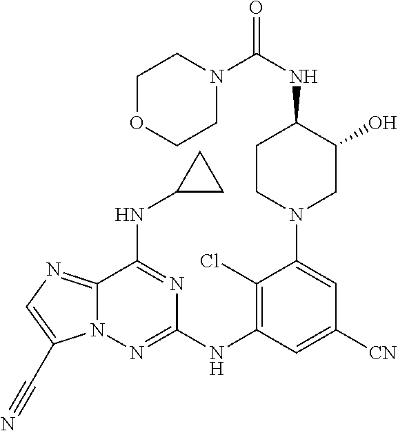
C1(Cl)=C(NC2=NN3C(=NC=C3C#N)C(NC3CC3)=N2)C=C([CN])C=C1N1CCC(NC(=O)N2CCOCC2)C(O)C1
